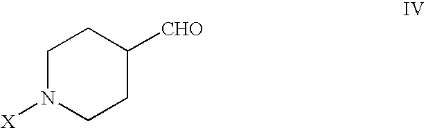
C1N([X])CCC([CHO])C1
